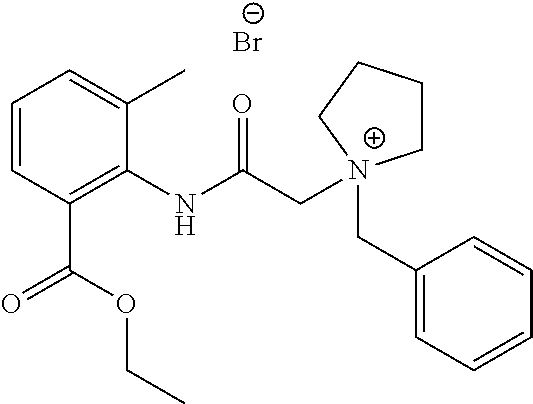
C1=CC(C(OCC)=O)=C(NC(C[N+]2(CC3=CC=CC=C3)CCCC2)=O)C(C)=C1.[Br-]
